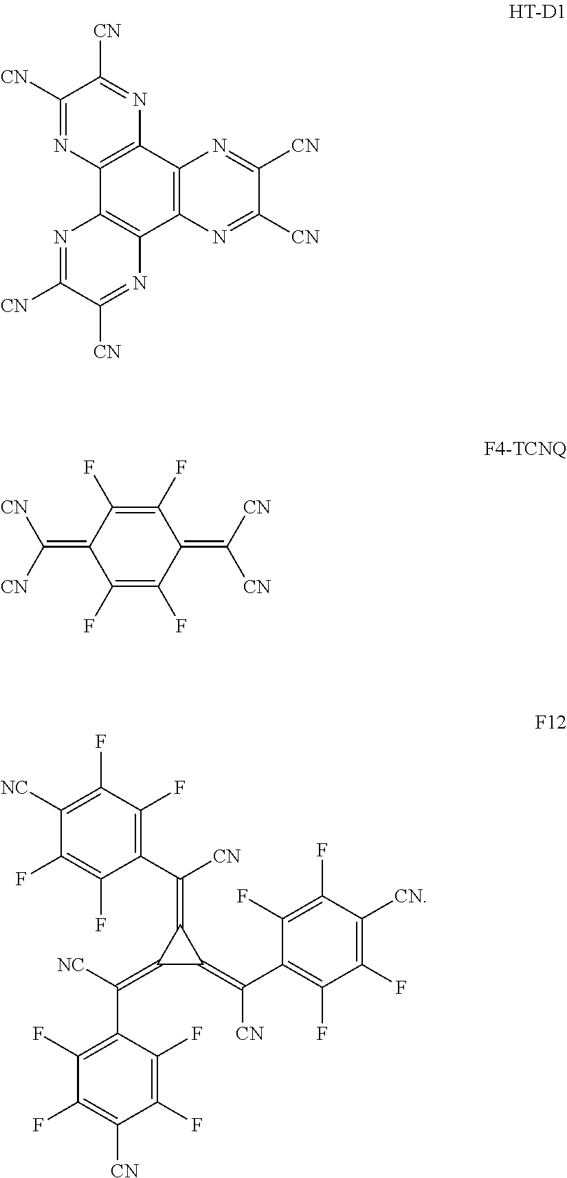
C1([CN])=NC2=C(N=C1[CN])C1=C(C3=C2N=C([CN])C([CN])=N3)N=C([CN])C([CN])=N1.C1(F)=C(F)C(=C([CN])[CN])C(F)=C(F)C1=C([CN])[CN].C1(=C([NC])C2=C(F)C(F)=C([CN])C(F)=C2F)C(=C([CN])C2=C(F)C(F)=C([CN])C(F)=C2F)C1=C(C1=C(F)C(F)=C([NC])C(F)=C1F)[CN]
